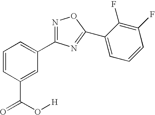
C1=CC(C(=O)O[H])=CC(C2=NOC(C3=CC=CC(F)=C3F)=N2)=C1
